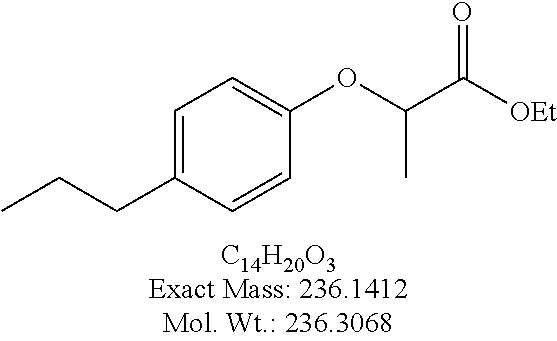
C1=C(CCC)C=CC(OC(C([OEt])=O)C)=C1
